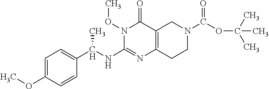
C1=C(OC)C=CC(C(NC2=NC3=C(C(=O)N2OC)CN(C(OC(C)(C)C)=O)CC3)C)=C1
